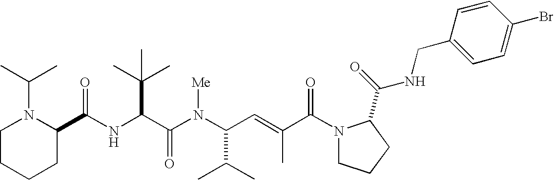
N(C(C(N(C(C(C)C)C=C(C)C(N1CCCC1C(=O)NCC1=CC=C(Br)C=C1)=O)[Me])=O)C(C)(C)C)C(C1N(C(C)C)CCCC1)=O
